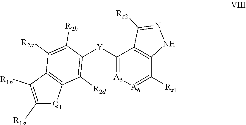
C1([Y]C2=[A5][A6]=C([Rz1])C3=C2C([Rz2])=NN3)=C([R2d])C2=C(C([R2a])=C1[R2b])C([R1b])=C([R1a])[Q1]2
